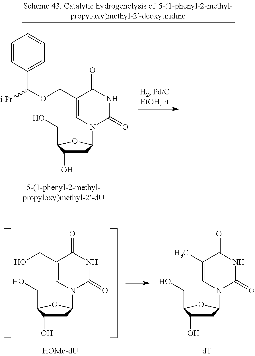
C1C(O)C(CO)OC1N1C(=O)NC(=O)C(CO)=C1.C1C(O)C(CO)OC1N1C(=O)NC(=O)C(C)=C1.C1C(O)C(CO)OC1N1C(=O)NC(=O)C(COC(C2=CC=CC=C2)[i-Pr])=C1
